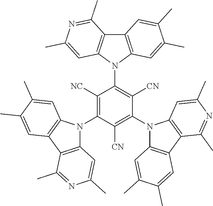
C12=C(N(C3=C([CN])C(N4C5=C(C6=C4C=C(C)N=C6C)C=C(C)C(C)=C5)=C([CN])C(N4C5=C(C6=C4C=C(C)C(C)=C6)C(C)=NC(C)=C5)=C3[NC])C3=C1C(C)=NC(C)=C3)C=C(C)C(C)=C2
